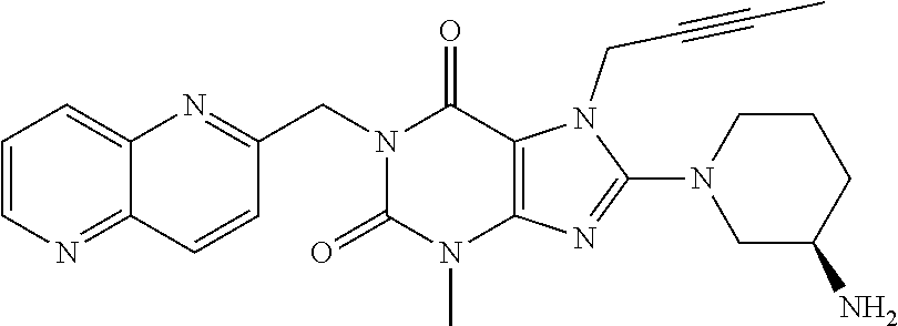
C1=CN=C2C(=C1)N=C(CN1C(=O)N(C)C3=C(C1=O)N(CC#CC)C(N1CC(N)CCC1)=N3)C=C2
